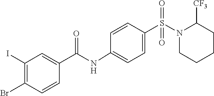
C1CCCC([CF3])N1S(=O)(=O)C1=CC=C(NC(C2=CC(I)=C(Br)C=C2)=O)C=C1
